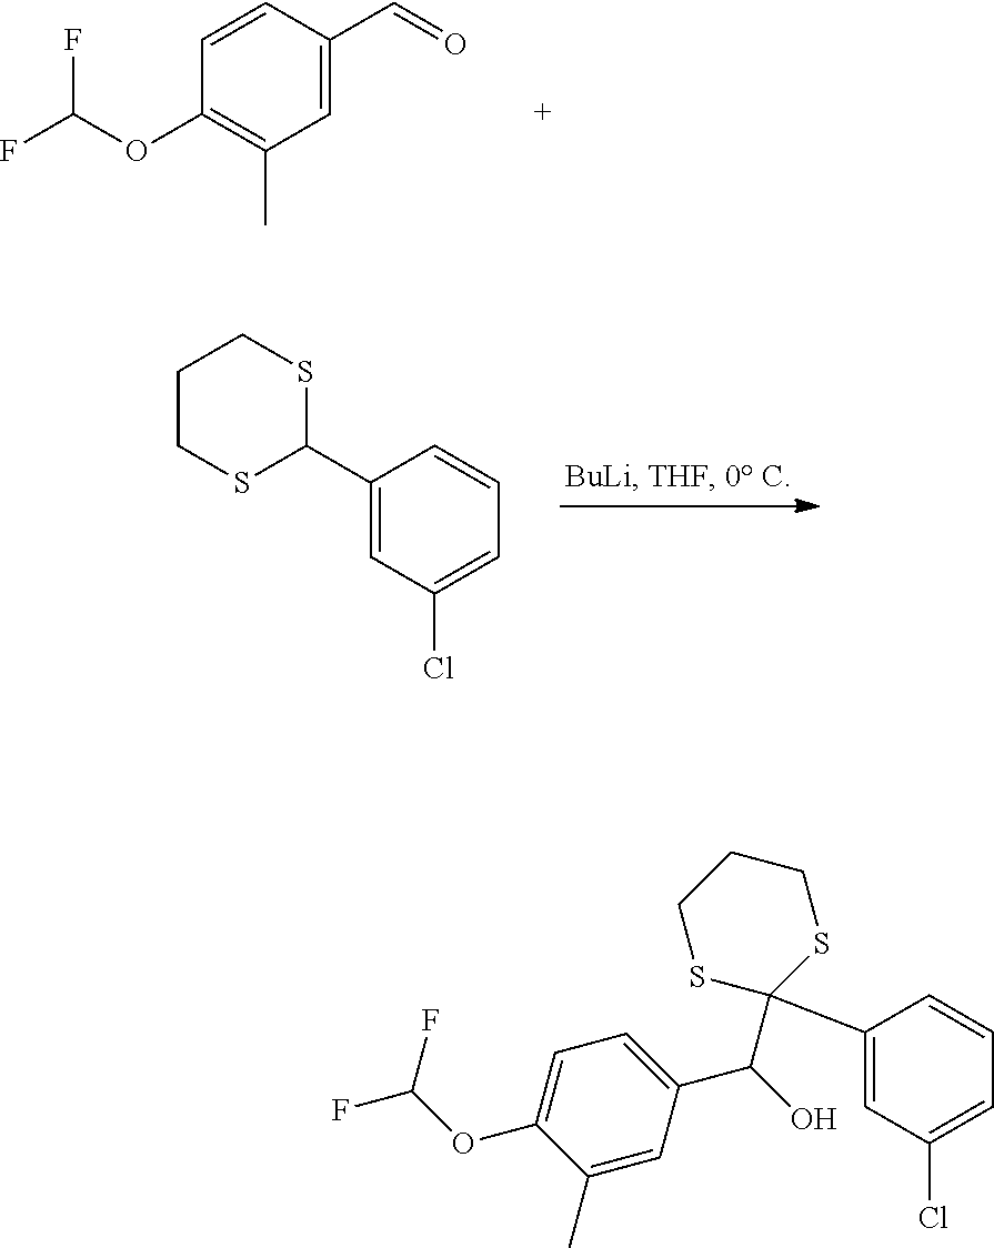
FC(OC1=C(C)C=C(C=O)C=C1)F.C1CSC(C2=CC(Cl)=CC=C2)SC1.C1=C(C(O)C2(C3=CC(Cl)=CC=C3)SCCCS2)C=C(C)C(OC(F)F)=C1
